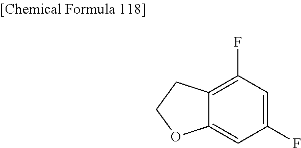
C12=CC(F)=CC(F)=C1CCO2
